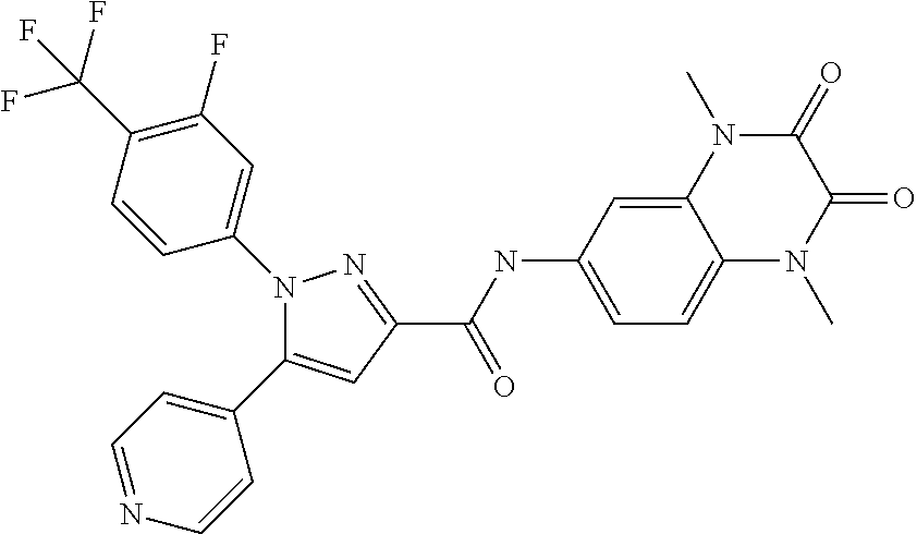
C(=O)(C1=NN(C2=CC(F)=C(C(F)(F)F)C=C2)C(C2=CC=NC=C2)=C1)NC1=CC=C2C(=C1)N(C)C(=O)C(=O)N2C
